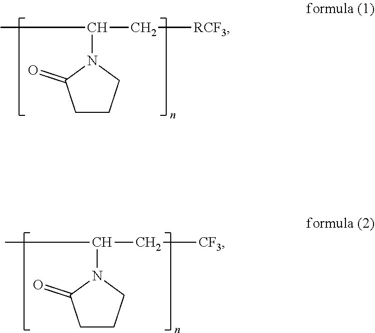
C1CCN(C(C[RCF3])C)C1=O.C1CCN(C(C[CF3])C)C1=O
